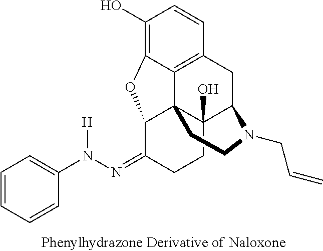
C1(O)=C2C3=C(C=C1)CC1C4(O)C3(C(C(=NN(C3=CC=CC=C3)[H])CC4)O2)CCN1CC=C
